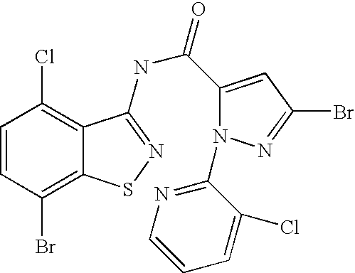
C1=CC(Br)=C2C(=C1Cl)C(NC(=O)C1=CC(Br)=NN1C1=NC=CC=C1Cl)=NS2
